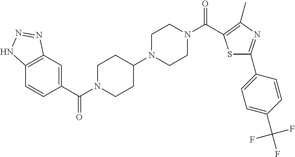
C12=C(C=C(C(=O)N3CCC(N4CCN(C(=O)C5=C(C)N=C(C6=CC=C(C(F)(F)F)C=C6)S5)CC4)CC3)C=C1)N=NN2
